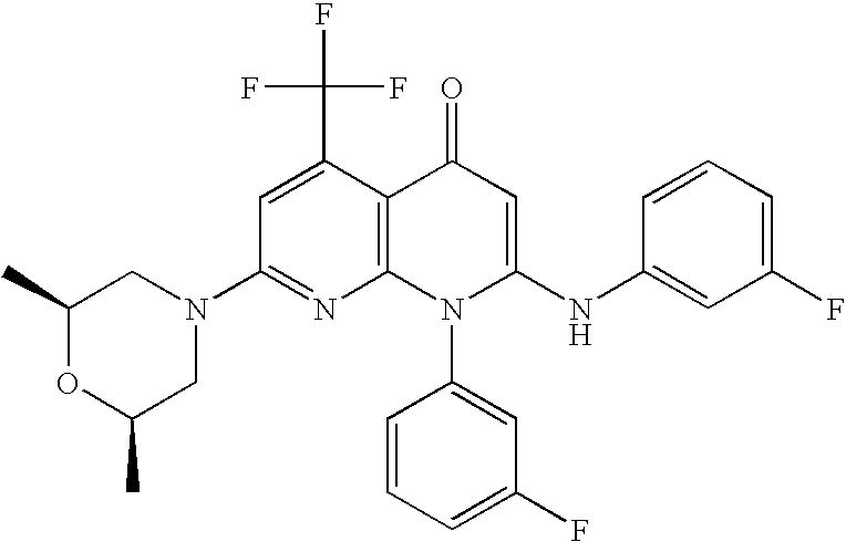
C1(N2CC(C)OC(C)C2)=NC2=C(C(C(F)(F)F)=C1)C(=O)C=C(NC1=CC(F)=CC=C1)N2C1=CC(F)=CC=C1
